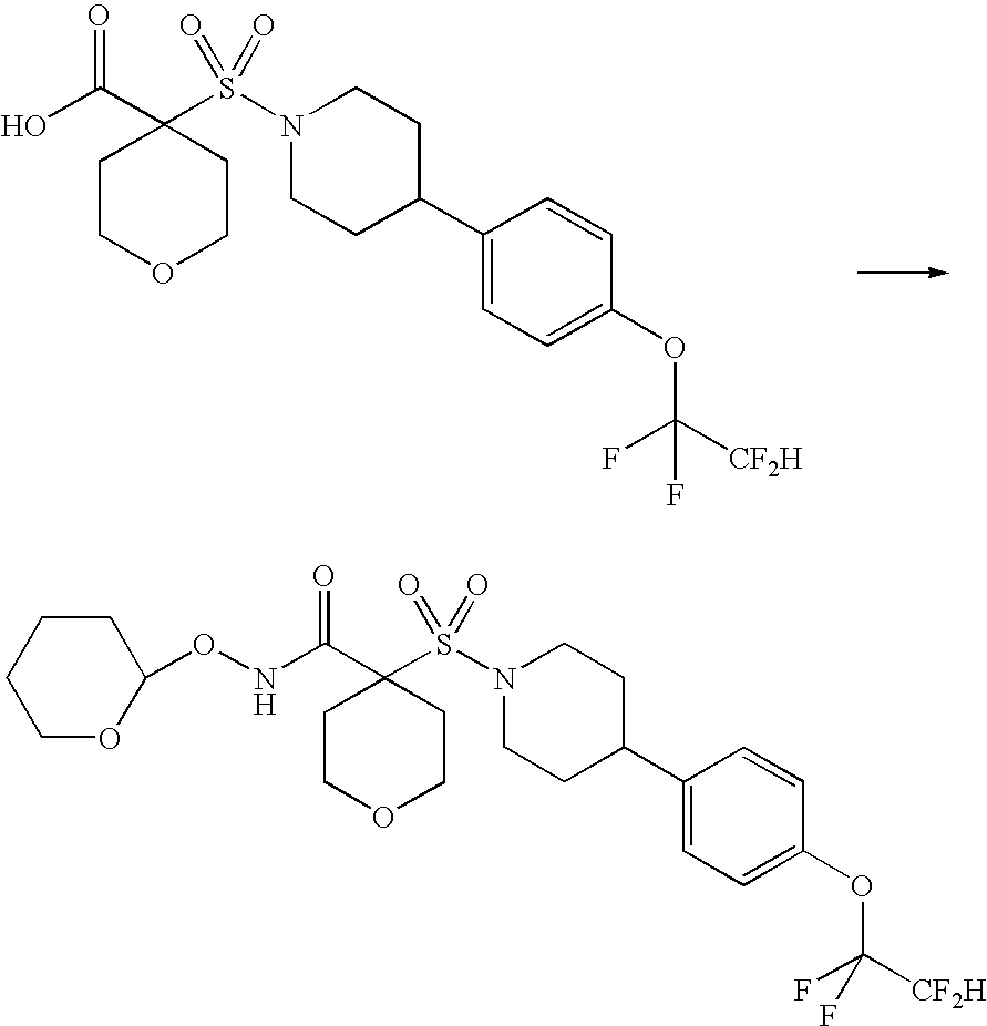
C1COCCC1(C(NOC1CCCCO1)=O)S(N1CCC(C2=CC=C(OC([CF2H])(F)F)C=C2)CC1)(=O)=O.C1COCCC1(C(O)=O)S(N1CCC(C2=CC=C(OC([CF2H])(F)F)C=C2)CC1)(=O)=O
